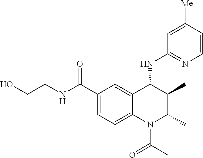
C1(C(NCCO)=O)=CC=C2C(=C1)C(NC1=NC=CC([Me])=C1)C(C)C(C)N2C(C)=O
